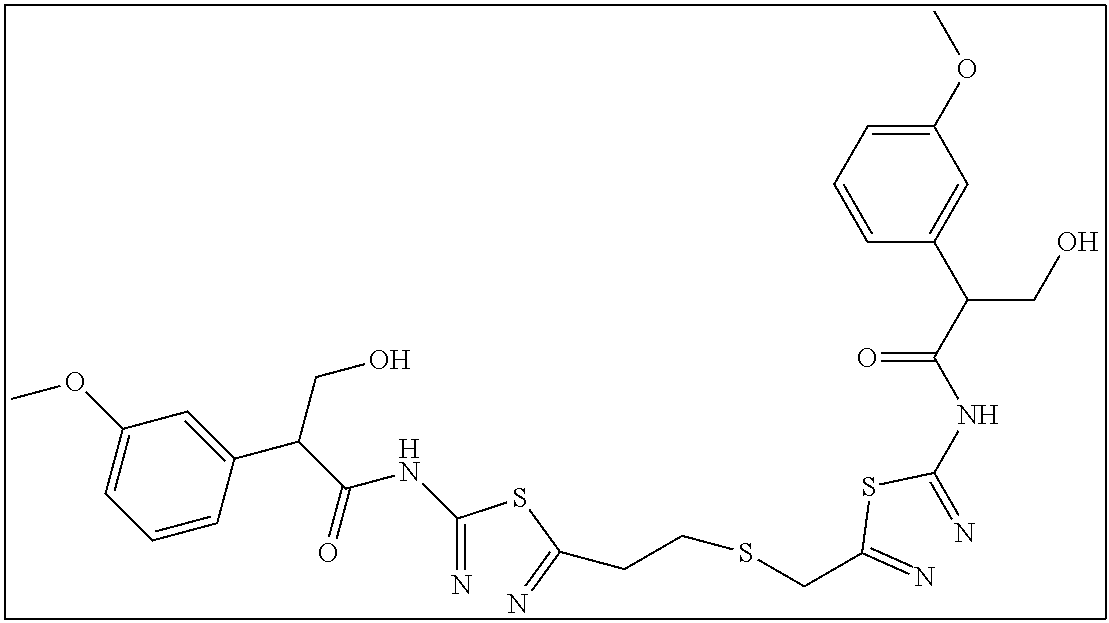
C(=N)(SC(=N)CCSCC(=N)SC(=N)NC(C(C1=CC(OC)=CC=C1)CO)=O)NC(C(CO)C1=CC(OC)=CC=C1)=O
